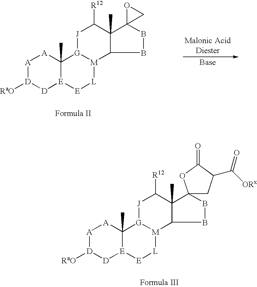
[A]1[D]([RaO])[D][E]2C(C)([A]1)[G]1[M]([L][E]2)C2C(C)(C([R12])[J]1)C1(BB2)CO1.[A]1[D]([RaO])[D][E]2C(C)([A]1)[G]1[M]([L][E]2)C2C(C)(C([R12])[J]1)C1(BB2)CC(C([ORx])=O)C(=O)O1
